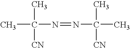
CC(C)([CN])N=NC(C)(C)[CN]
